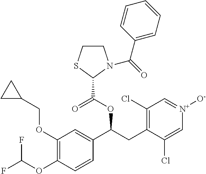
C1(OCC2CC2)=C(OC(F)F)C=CC(C(CC2=C(Cl)C=[N+]([O-])C=C2Cl)OC(C2N(C(=O)C3=CC=CC=C3)CCS2)=O)=C1
